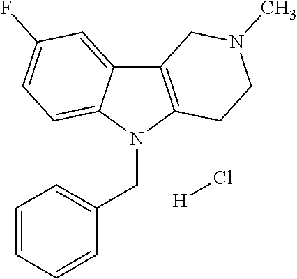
C12=C(N(CC3=CC=CC=C3)C3=CC=C(F)C=C13)CCN(C)C2.[H]Cl
